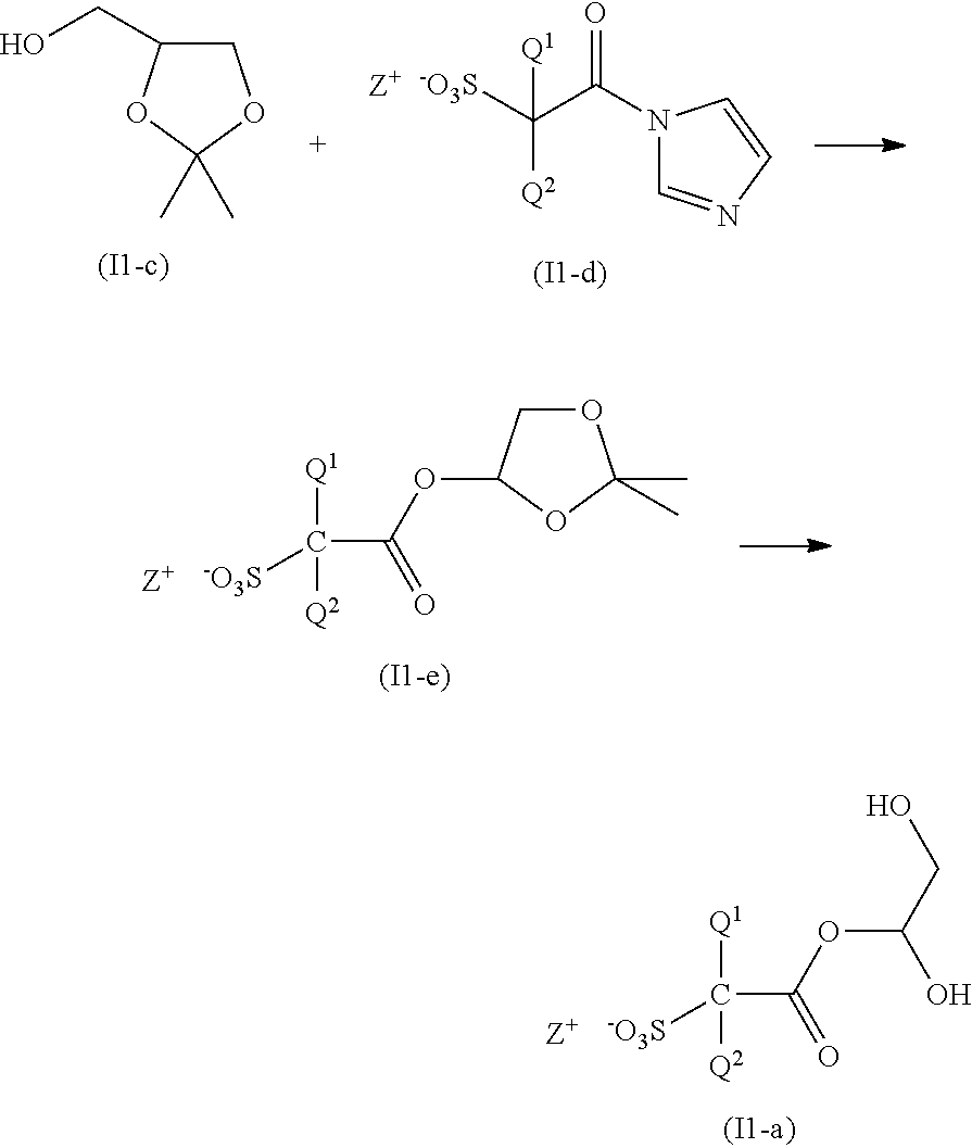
C(C(OC(CO)O)=O)([-O3S])([Q1])[Q2].C1C(CO)OC(C)(C)O1.[-O3S]C(C(N1C=NC=C1)=O)([Q2])[Q1].C(C(OC1COC(C)(C)O1)=O)([-O3S])([Q1])[Q2]
